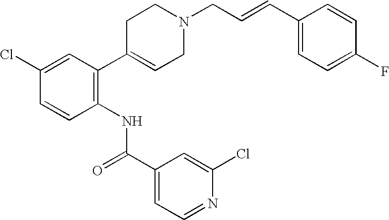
C1C(C2=C(NC(C3=CC=NC(Cl)=C3)=O)C=CC(Cl)=C2)=CCN(CC=CC2=CC=C(F)C=C2)C1
